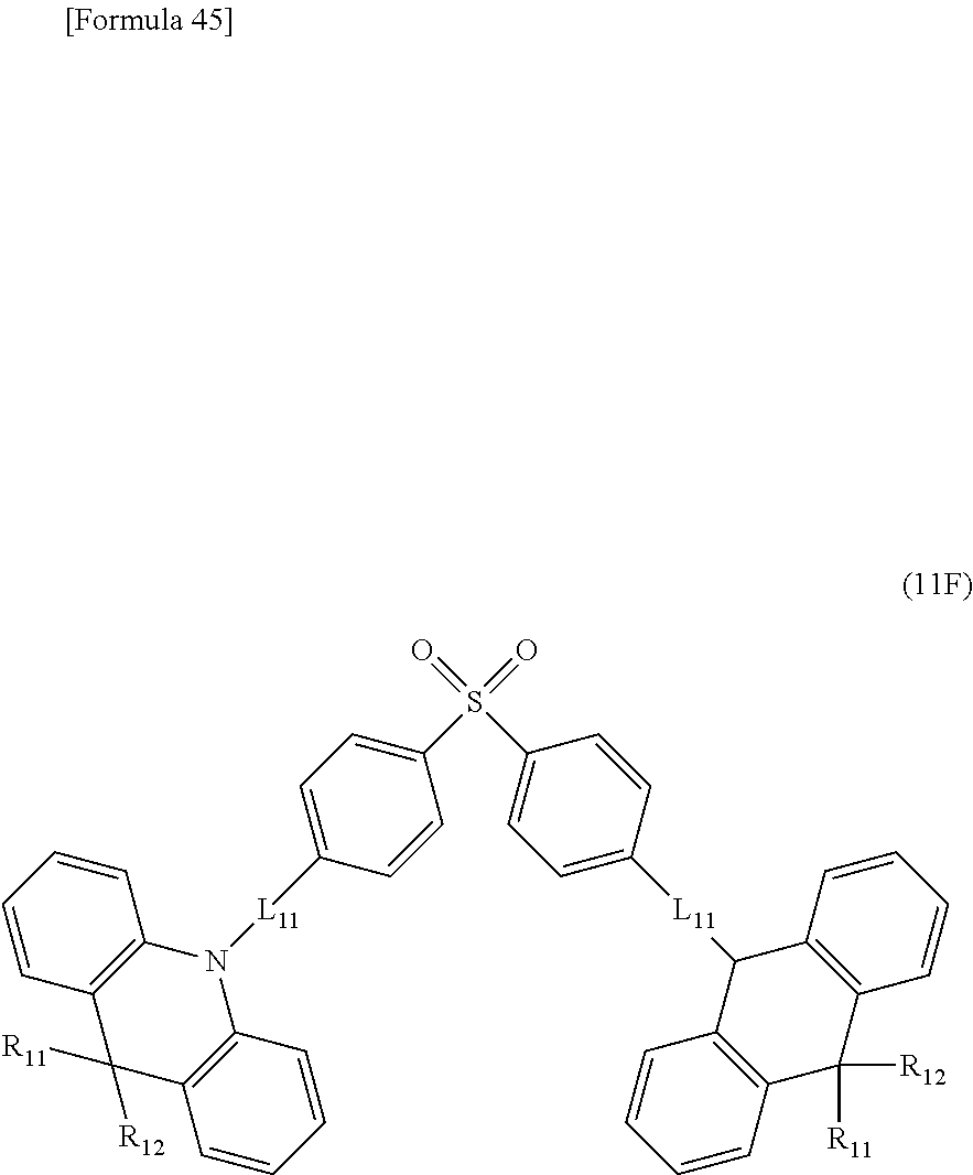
C1=CC=CC2=C1N([L11]C1=CC=C(S(=O)(=O)C3=CC=C([L11]C4C5=C(C([R12])([R11])C6=C4C=CC=C6)C=CC=C5)C=C3)C=C1)C1=C(C2([R11])[R12])C=CC=C1
